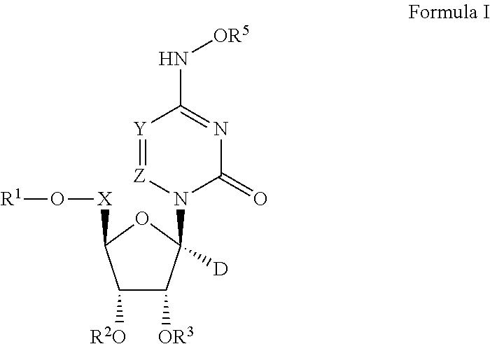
C1([R2O])C([OR3])C([D])(N2C(=O)N=C(N[OR5])[Y]=[Z]2)OC1[X]O[R1]
